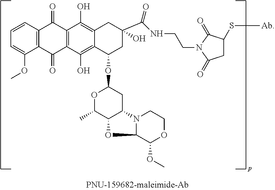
C12=C(C=CC=C1OC)C(=O)C1=C(C2=O)C(O)=C2C(=C1O)CC(O)(C(=O)NCCN1C(=O)C(S[Ab])CC1=O)CC2OC1OC(C)C2C(C1)N1C(C(OC)OCC1)O2
